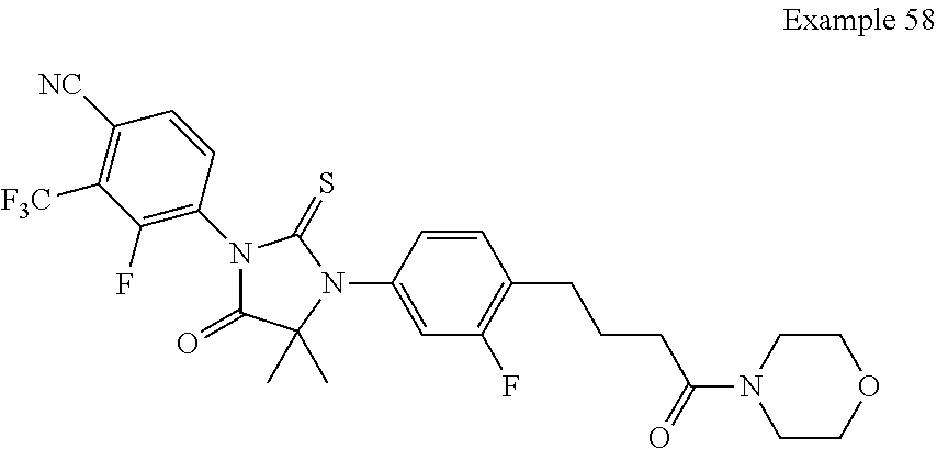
C1=CC(N2C(C)(C)C(=O)N(C3=C(F)C([F3C])=C([NC])C=C3)C2=S)=CC(F)=C1CCCC(=O)N1CCOCC1
